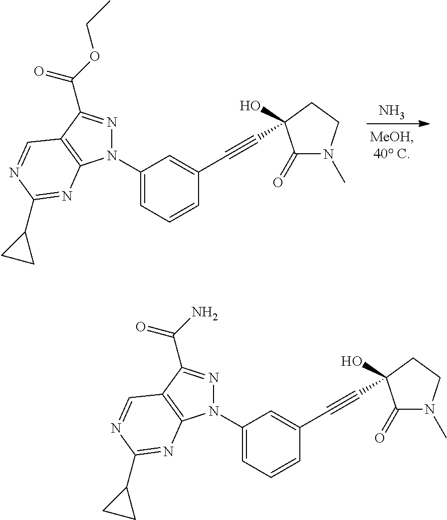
N.N1(C2=CC=CC(C#CC3(O)C(=O)N(C)CC3)=C2)N=C(C(OCC)=O)C2=C1N=C(C1CC1)N=C2.N1(C2=CC=CC(C#CC3(O)C(=O)N(C)CC3)=C2)N=C(C(N)=O)C2=C1N=C(C1CC1)N=C2
